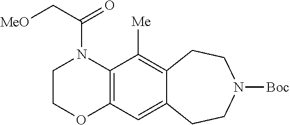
C12=C(C=C3C(=C1[Me])CCN([Boc])CC3)OCCN2C(C[MeO])=O
